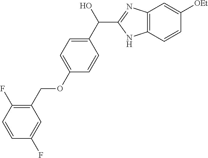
C1(C(O)C2=NC3=C(N2)C=CC([OEt])=C3)=CC=C(OCC2=C(F)C=CC(F)=C2)C=C1
